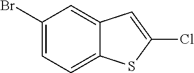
C1(Br)=CC=C2C(=C1)C=C(Cl)S2
